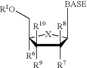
C1([R7])([R8])C([R9])([R10])C(C[R1O])([R6])[X]C1[BASE]
